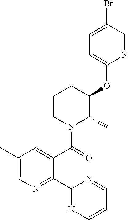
C1(C)=CN=C(C2=NC=CC=N2)C(C(=O)N2C(C)C(OC3=CC=C(Br)C=N3)CCC2)=C1
